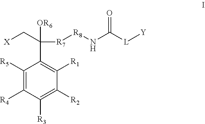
C1([R5])=C([R4])C([R3])=C([R2])C([R1])=C1C([OR6])(C[X])[R7][R8]NC([L][Y])=O
